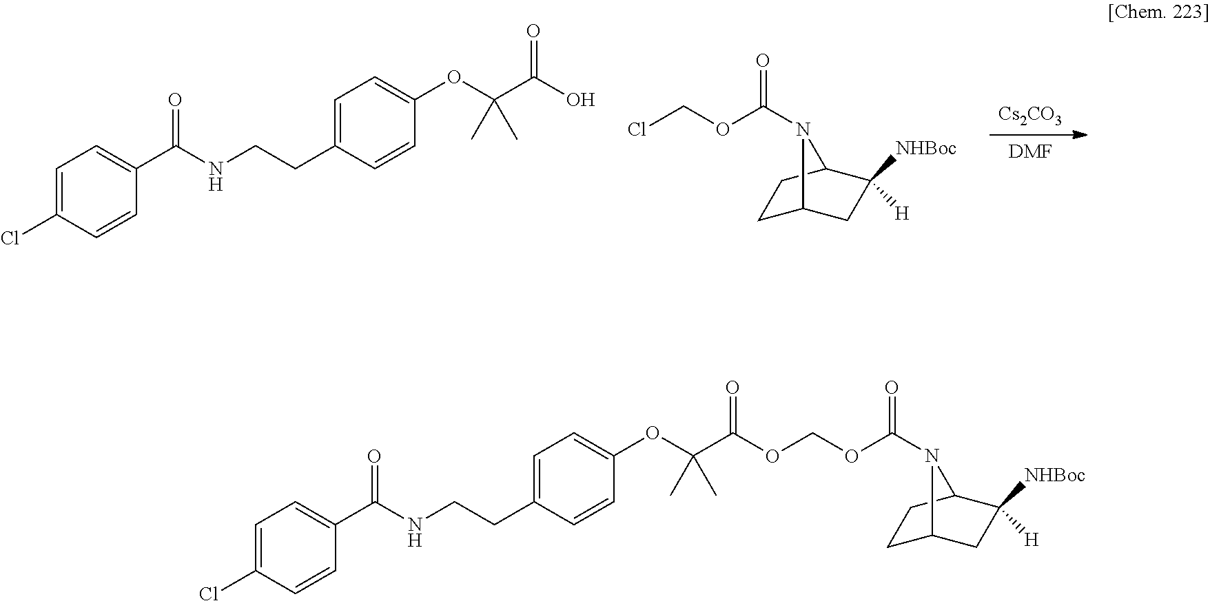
[Cs2CO3].[DMF].C1=C(Cl)C=CC(C(NCCC2=CC=C(OC(C(O)=O)(C)C)C=C2)=O)=C1.C1C2CC([NHBoc])([H])C(C1)N2C(OCCl)=O.C1=C(Cl)C=CC(C(NCCC2=CC=C(OC(C(=O)OCOC(=O)N3C4CCC3C([NHBoc])([H])C4)(C)C)C=C2)=O)=C1
